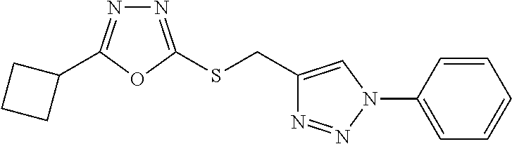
C1(C2=NN=C(SCC3=CN(C4=CC=CC=C4)N=N3)O2)CCC1
